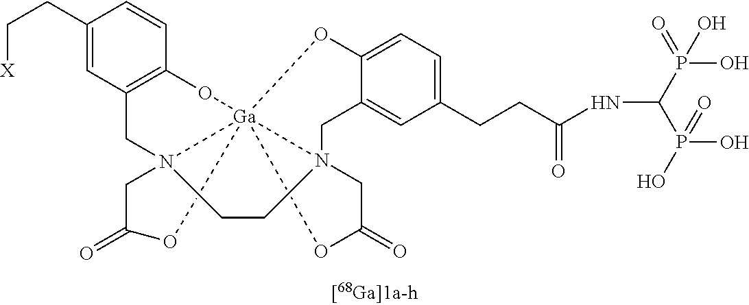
C12=C(C=C(CC[X])C=C1)CN13[Ga]45(O2)(OC(=O)C1)N(CC1=CC(CCC(NC(P(=O)(O)O)P(O)(O)=O)=O)=CC=C1O4)(CC(=O)O5)CC3
